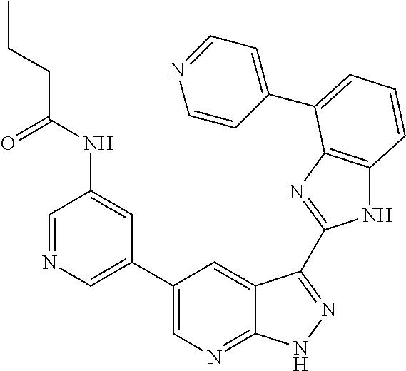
C1(C2=CN=C3C(=C2)C(C2=NC4=C(N2)C=CC=C4C2=CC=NC=C2)=NN3)=CN=CC(NC(CCC)=O)=C1
